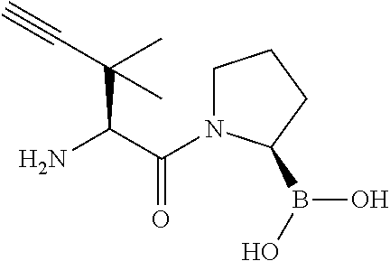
C(C(C(=O)N1CCCC1B(O)O)N)(C#C)(C)C
